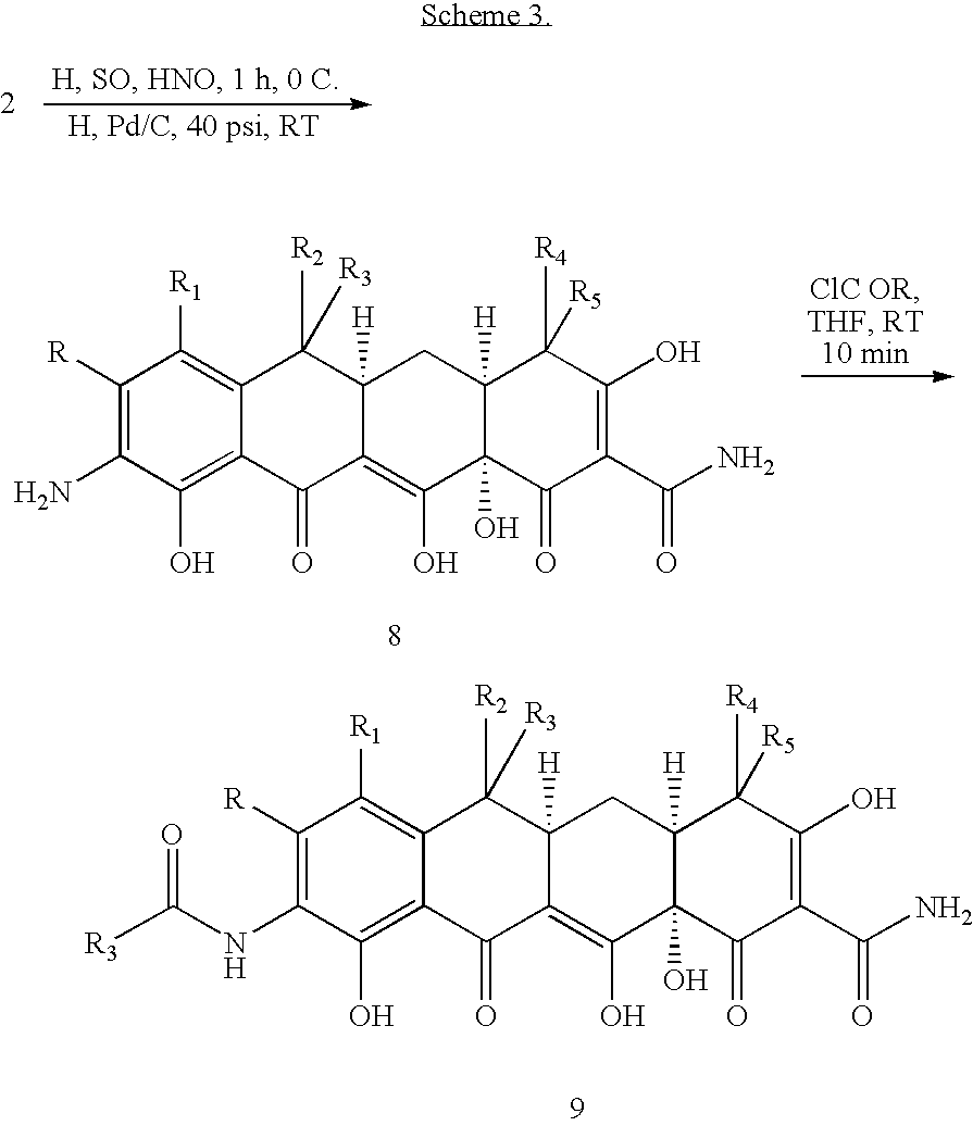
C1([R])=C(N)C(O)=C2C(=C1[R1])C([R2])([R3])C1([H])C(=C(O)C3(O)C([H])(C1)C([R4])([R5])C(O)=C(C(=O)N)C3=O)C2=O.C1([R])=C(NC([R3])=O)C(O)=C2C(=C1[R1])C([R2])([R3])C1([H])C(=C(O)C3(O)C([H])(C1)C([R4])([R5])C(O)=C(C(=O)N)C3=O)C2=O
